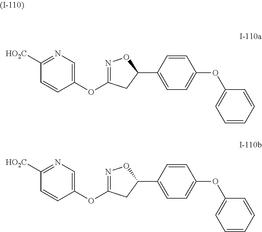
N1=C(OC2=CN=C([HO2C])C=C2)CC(C2=CC=C(OC3=CC=CC=C3)C=C2)O1.N1=C(OC2=CN=C([HO2C])C=C2)CC(C2=CC=C(OC3=CC=CC=C3)C=C2)O1
